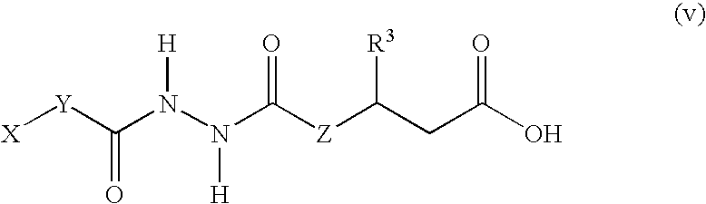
[X][Y]C(N(N(C([Z]C(CC(O)=O)[R3])=O)[H])[H])=O
